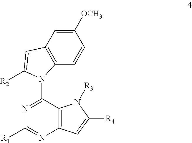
N1=C(N2C3=C(C=C([OCH3])C=C3)C=C2[R2])C2=C(N=C1[R1])C=C([R4])N2[R3]
